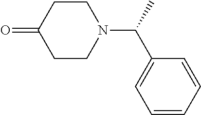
C1CC(=O)CCN1C(C)C1=CC=CC=C1
